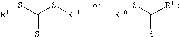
[R10].SC(S[R11])=S.[R10].SC([R11])=S
